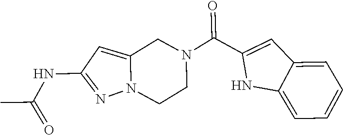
C12=CC(NC(C)=O)=NN1CCN(C(C1=CC3=CC=CC=C3N1)=O)C2
